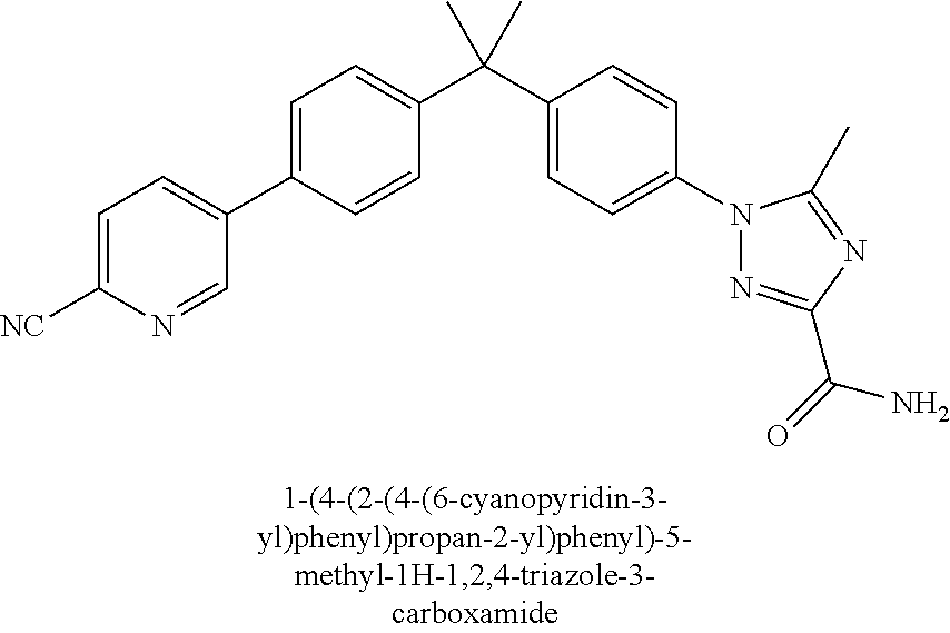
C1=C(C2=CC=C([NC])N=C2)C=CC(C(C2=CC=C(N3N=C(C(N)=O)N=C3C)C=C2)(C)C)=C1
